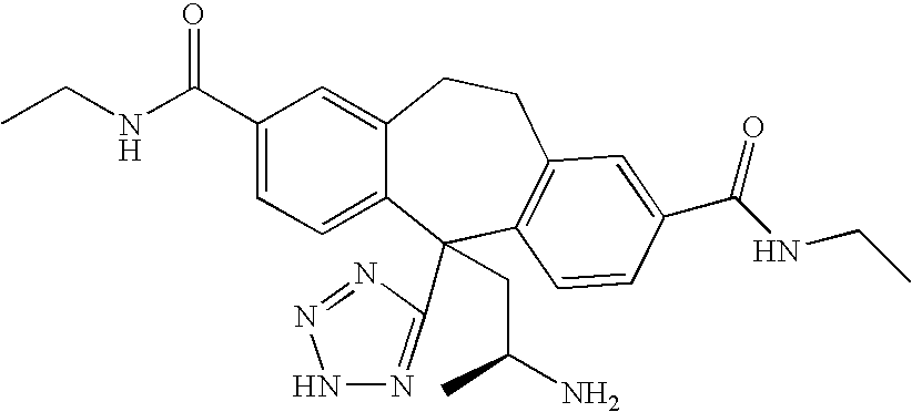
C1(C(NCC)=O)=CC=C2C(=C1)CCC1=C(C2(C2=NNN=N2)CC(N)C)C=CC(C(NCC)=O)=C1
